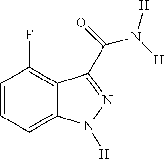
C12=CC=CC(F)=C1C(C(N([H])[H])=O)=NN2[H]
